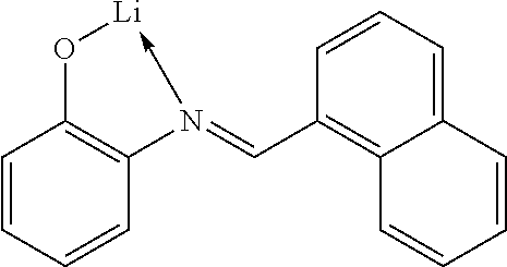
C1=CC=CC2=C1O[Li]-N2=CC1=C2C(=CC=C1)C=CC=C2
